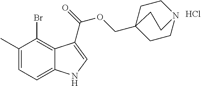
C1(C)=CC=C2C(=C1Br)C(C(=O)OCC13CCN(CC1)CC3)=CN2.Cl
